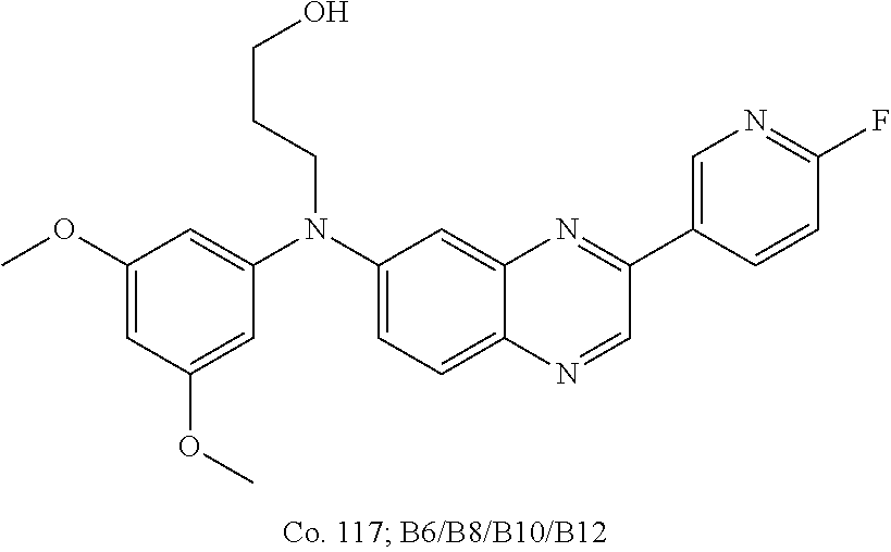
C1(OC)=CC(OC)=CC(N(C2=CC=C3C(=C2)N=C(C2=CN=C(F)C=C2)C=N3)CCCO)=C1
